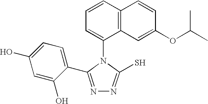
C1=CC2=C(C(N3C(S)=NN=C3C3=CC=C(O)C=C3O)=C1)C=C(OC(C)C)C=C2
